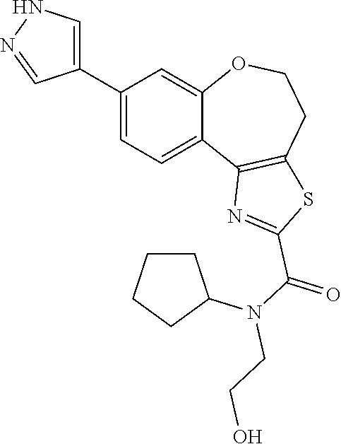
C1(C2=CNN=C2)=CC=C2C(=C1)OCCC1=C2N=C(C(N(C2CCCC2)CCO)=O)S1
